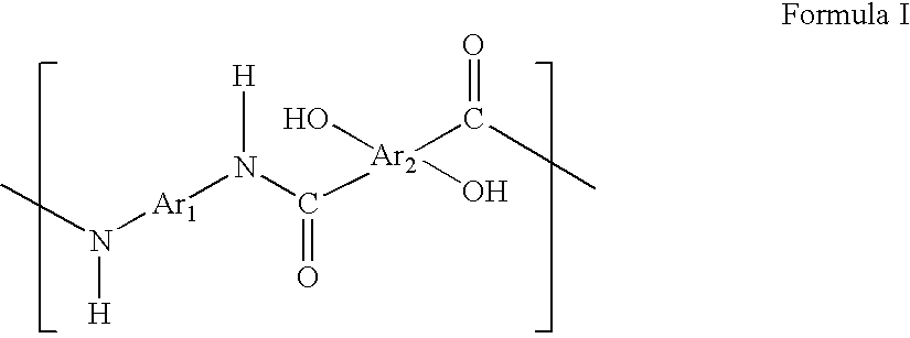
CN([H])[Ar1]N(C(=O)[Ar2](C(C)=O)(O)O)[H]
